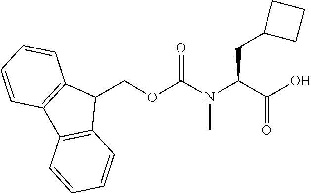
C1(COC(=O)N(C(C(O)=O)CC2CCC2)C)C2=C(C3=C1C=CC=C3)C=CC=C2
